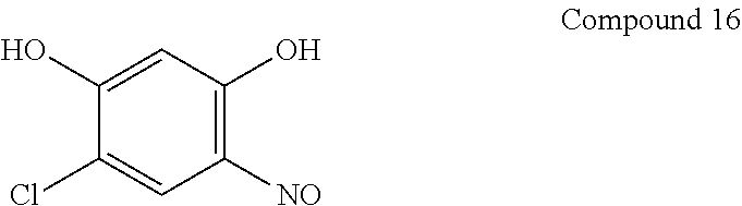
C1(O)=CC(O)=C([NO])C=C1Cl
